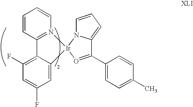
C1=CC=CN2=C1C1=C(F)C=C(F)C=C1[Ir]21O=C(C2=CC=C(C)C=C2)C2=CC=CN12
